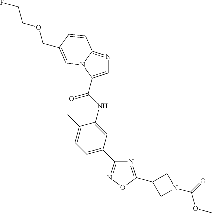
C1=C(C(NC2=CC(C3=NOC(C4CN(C(=O)OC)C4)=N3)=CC=C2C)=O)N2C(=N1)C=CC(COCCF)=C2
